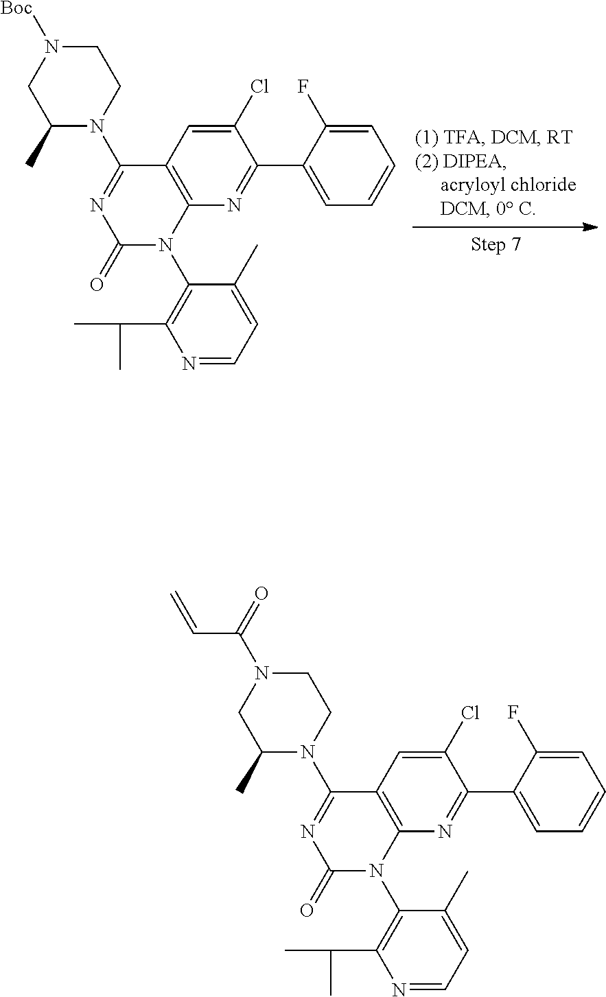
N1=CC=C(C)C(N2C3=C(C(N4CCN([Boc])CC4C)=NC2=O)C=C(Cl)C(C2=CC=CC=C2F)=N3)=C1C(C)C.N1=CC=C(C)C(N2C3=C(C(N4CCN(C(C=C)=O)CC4C)=NC2=O)C=C(Cl)C(C2=CC=CC=C2F)=N3)=C1C(C)C
